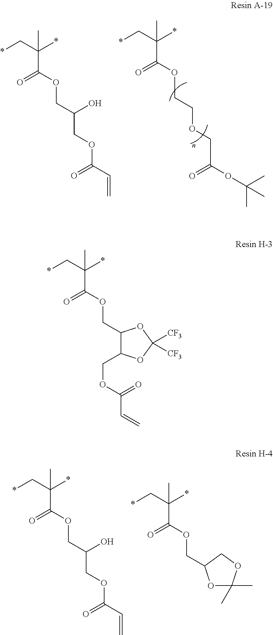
*CC(*)(C(OCCOCC(OC(C)(C)C)=O)=O)C.*CC(*)(C(OCC(COC(C=C)=O)O)=O)C.*CC(*)(C(OCC(COC(C=C)=O)O)=O)C.*CC(*)(C(OCC1OC(C)(C)OC1)=O)C.*CC(*)(C(OCC1C(COC(C=C)=O)OC([CF3])([CF3])O1)=O)C
